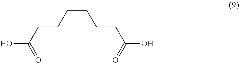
OC(=O)CCCCCCC(=O)O
